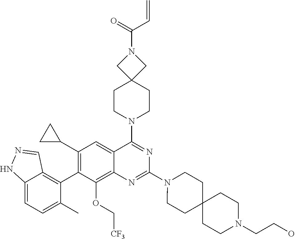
C12=CC=C(C)C(C3=C(C4CC4)C=C4C(=C3OC[CF3])N=C(N3CCC5(CC3)CCN(CCO)CC5)N=C4N3CCC4(CC3)CN(C(=O)C=C)C4)=C1C=NN2
